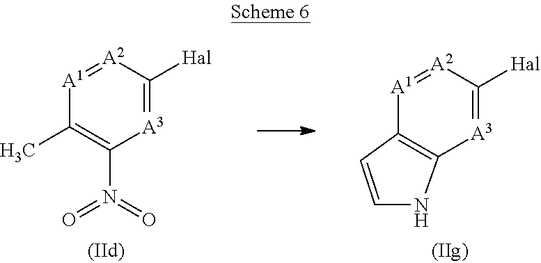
[A1]1=[A2]C([Hal])=[A3]C(N(=O)=O)=C1C.[A1]1=[A2]C([Hal])=[A3]C2=C1C=CN2
